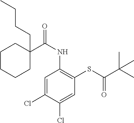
C1=C(Cl)C(Cl)=CC(SC(C(C)(C)C)=O)=C1NC(=O)C1(CCCC)CCCCC1
